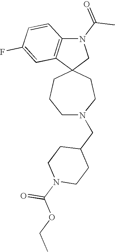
C12(CN(C(C)=O)C3=C1C=C(F)C=C3)CCCN(CC1CCN(C(OCC)=O)CC1)CC2
